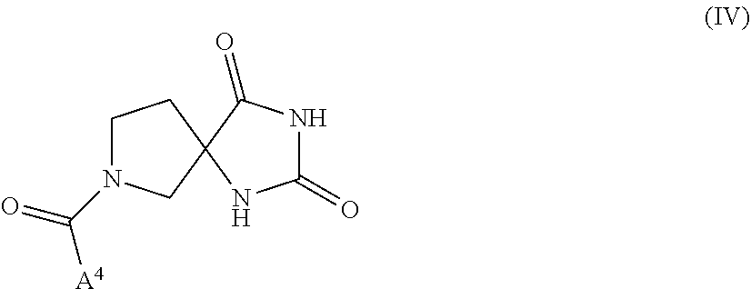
C(=O)([A4])N1CCC2(C1)C(=O)NC(=O)N2
